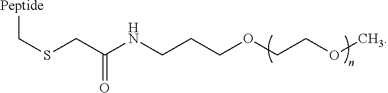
[Peptide]CSCC(NCCCOCCOC)=O
